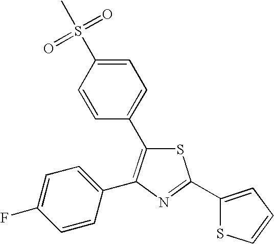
N1=C(C2=CC=CS2)SC(C2=CC=C(S(C)(=O)=O)C=C2)=C1C1=CC=C(F)C=C1
